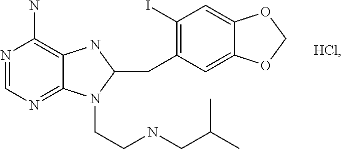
N1=CN=C2C(=C1N)NC(CC1=C(I)C=C3C(=C1)OCO3)N2CCNCC(C)C
